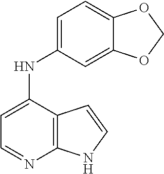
C12=C(C(NC3=CC=C4C(=C3)OCO4)=CC=N1)C=CN2
